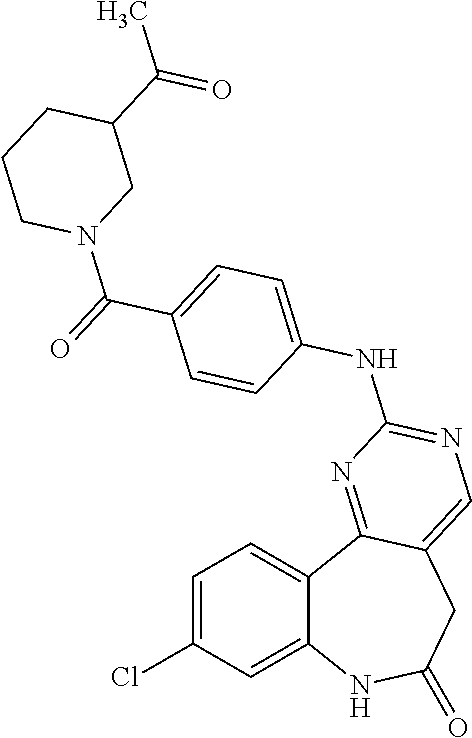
C1=C(Cl)C=C2C(=C1)C1=NC(NC3=CC=C(C(=O)N4CC(C(C)=O)CCC4)C=C3)=NC=C1CC(=O)N2
